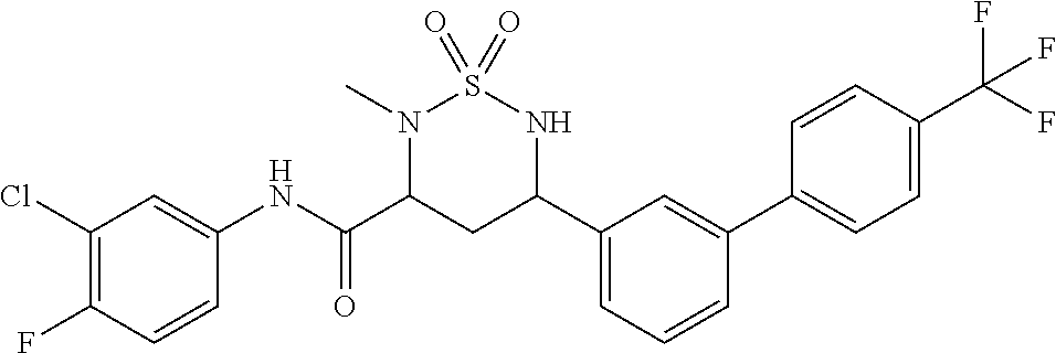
C1(Cl)=C(F)C=CC(NC(C2CC(C3=CC=CC(C4=CC=C(C(F)(F)F)C=C4)=C3)NS(=O)(=O)N2C)=O)=C1
